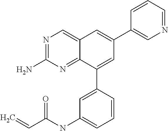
C(NC1=CC=CC(C2=CC(C3=CN=CC=C3)=CC3=CN=C(N)N=C23)=C1)(C=C)=O
